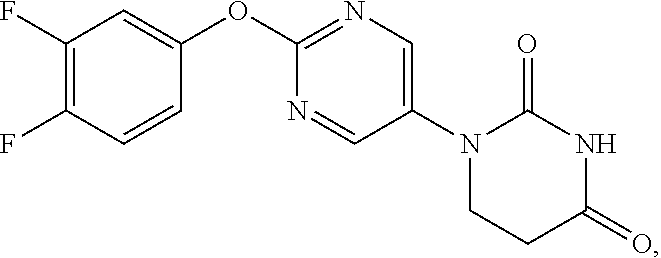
C1(F)=C(F)C=CC(OC2=NC=C(N3CCC(=O)NC3=O)C=N2)=C1
